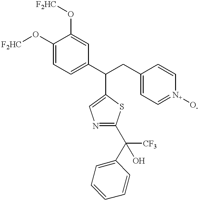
C(C1=CN=C(C(C2=CC=CC=C2)([CF3])O)S1)(C1=CC=C(O[F2HC])C(O[F2HC])=C1)CC1=CC=[N+]([O-])C=C1
